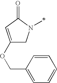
C1(OCC2=CC=CC=C2)=CC(=O)N(C)C1
